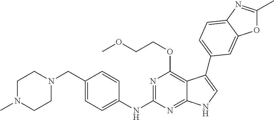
C1N(C)CCN(CC2=CC=C(NC3=NC(OCCOC)=C4C(=N3)NC=C4C3=CC=C4N=C(C)OC4=C3)C=C2)C1
